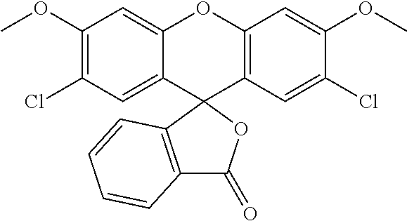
C1(OC)=C(Cl)C=C2C(=C1)OC1=C(C=C(Cl)C(OC)=C1)C21OC(=O)C2=C1C=CC=C2
